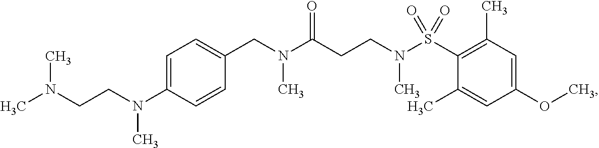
C(N(C(CCN(S(C1=C(C)C=C(OC)C=C1C)(=O)=O)C)=O)C)C1=CC=C(N(CCN(C)C)C)C=C1
